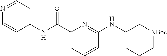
C1(C(NC2=CC=NC=C2)=O)=CC=CC(NC2CCC[NBoc]C2)=N1
